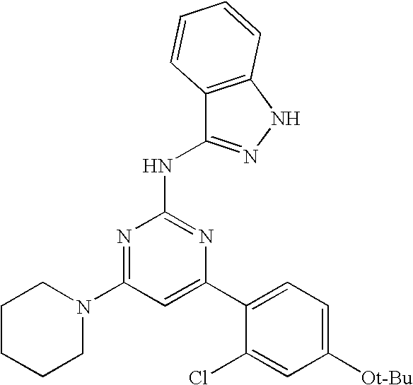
C1=C(C2=CC=C([Ot-Bu])C=C2Cl)N=C(NC2=NNC3=C2C=CC=C3)N=C1N1CCCCC1
